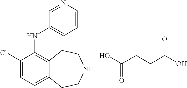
OC(CCC(O)=O)=O.C1(Cl)=CC=C2C(=C1NC1=CC=CN=C1)CCNCC2
